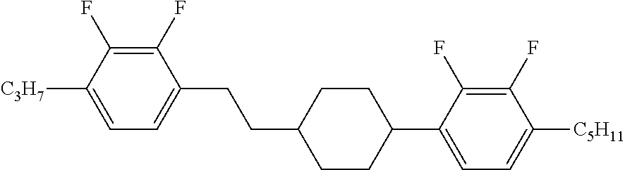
C1(F)=C(F)C([C3H7])=CC=C1CCC1CCC(C2=CC=C([C5H11])C(F)=C2F)CC1
